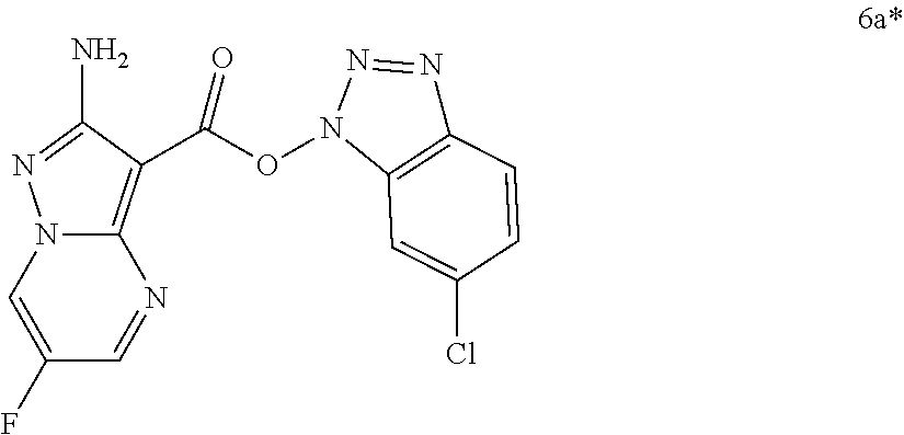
C12=C(C(ON3N=NC4=C3C=C(Cl)C=C4)=O)C(N)=NN1C=C(F)C=N2
